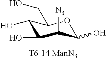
C1(O)C(O)C([N3])C(O)OC1CO
